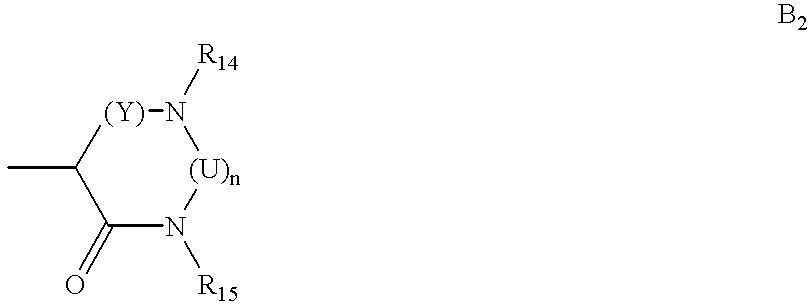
C1(C)C(=O)N([R15])[(U)n]N([R14])[(Y)]1
